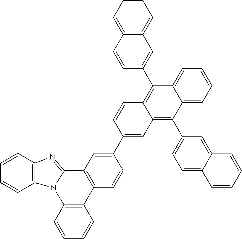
C1=CC2=C(C=C1)N1C(=NC3=C1C=CC=C3)C1=C2C=CC(C2=CC3=C(C4=CC=C5C(=C4)C=CC=C5)C4=CC=CC=C4C(C4=CC5=CC=CC=C5C=C4)=C3C=C2)=C1
